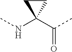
N(C)C1(C(C)=O)CC1
